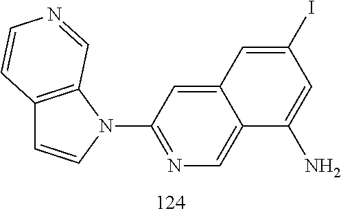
C12=C(N(C3=NC=C4C(=C3)C=C(I)C=C4N)C=C1)C=NC=C2
